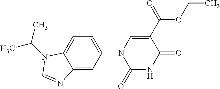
C12=CC(N3C(=O)NC(=O)C(C(=O)OCC)=C3)=CC=C1N(C(C)C)C=N2
